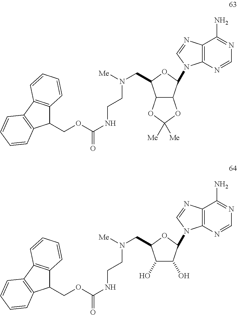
C12=C(N=CN=C1N)N(C1OC(CN([Me])CCNC(=O)OCC3C4=C(C5=C3C=CC=C5)C=CC=C4)C3C1OC([Me])([Me])O3)C=N2.C12=C(N=CN=C1N)N(C1OC(CN([Me])CCNC(=O)OCC3C4=C(C5=C3C=CC=C5)C=CC=C4)C(O)C1O)C=N2
